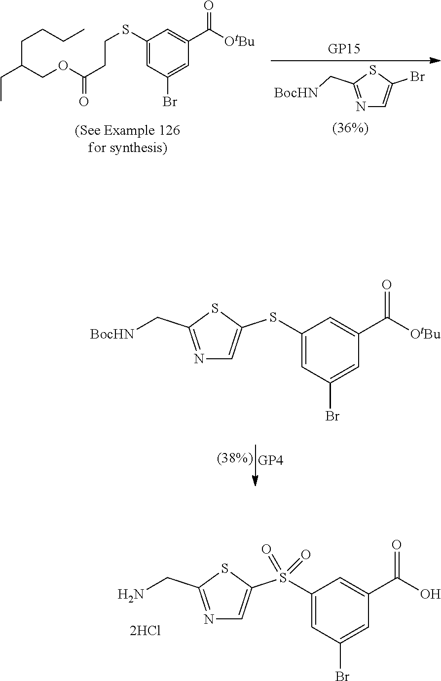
C1(SC2=CN=C(C[BocHN])S2)=CC(Br)=CC(C([OtBu])=O)=C1.C1(S(C2=CN=C(CN)S2)(=O)=O)=CC(Br)=CC(C(O)=O)=C1.N1=C(C[BocHN])SC(Br)=C1.C1(SCCC(=O)OCC(CC)CCCC)=CC(Br)=CC(C([OtBu])=O)=C1
